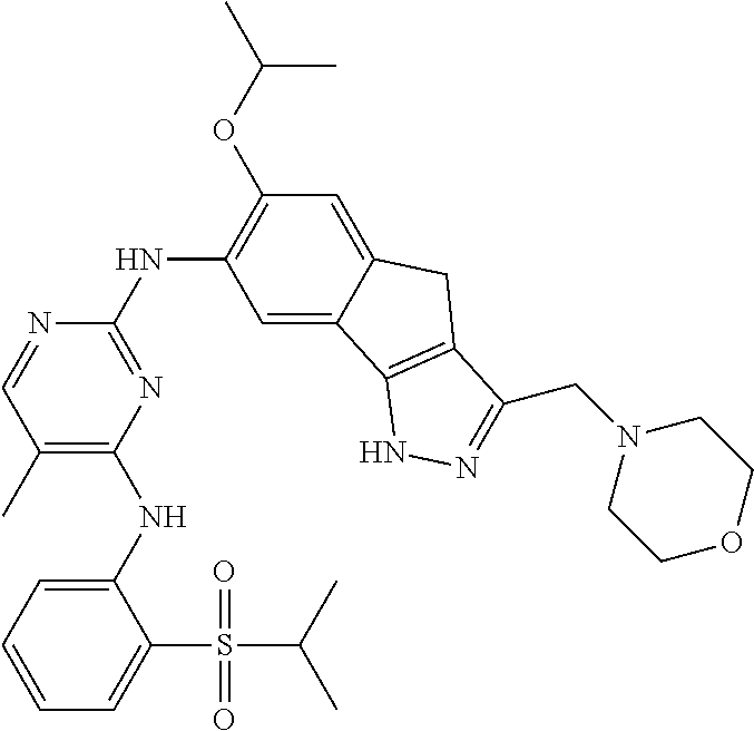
C1(NC2=C(C)C=NC(NC3=C(OC(C)C)C=C4C(=C3)C3=C(C4)C(CN4CCOCC4)=NN3)=N2)=CC=CC=C1S(=O)(C(C)C)=O
